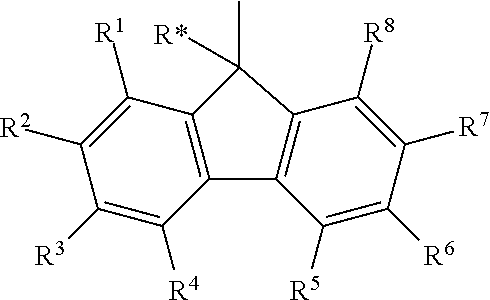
C1([R3])=C([R4])C2=C(C([R1])=C1[R2])C([R*])(C)C1=C2C([R5])=C([R6])C([R7])=C1[R8]
